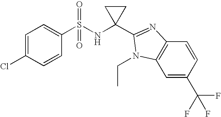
C1=C(Cl)C=CC(S(NC2(C3=NC4=C(C=C(C(F)(F)F)C=C4)N3CC)CC2)(=O)=O)=C1
